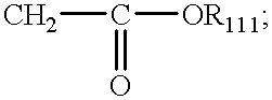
C([OR111])(=O)C
